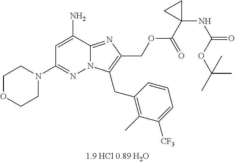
C1=C(N)C2=NC(COC(C3(NC(=O)OC(C)(C)C)CC3)=O)=C(CC3=C(C)C([CF3])=CC=C3)N2N=C1N1CCOCC1
